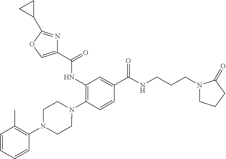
C1(NC(=O)C2=COC(C3CC3)=N2)=C(N2CCN(C3=C(C)C=CC=C3)CC2)C=CC(C(NCCCN2CCCC2=O)=O)=C1
